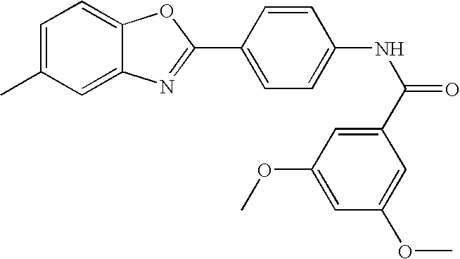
C1=C(C)C=C2C(=C1)OC(C1=CC=C(NC(C3=CC(OC)=CC(OC)=C3)=O)C=C1)=N2
